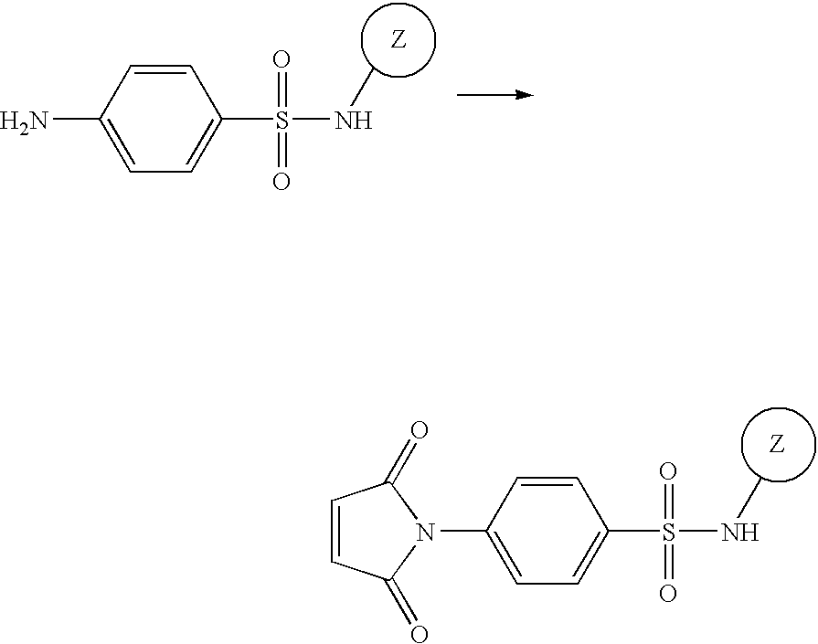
C1=CC(N2C(=O)C=CC2=O)=CC=C1S(=O)(=O)NC.C1=CC(N)=CC=C1S(=O)(=O)NC
